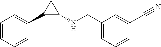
C1=CC=CC(C2C(NCC3=CC=CC(C#N)=C3)C2)=C1
